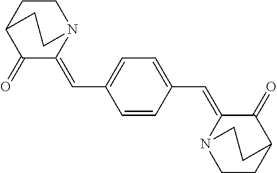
C1CC2C(=O)C(=CC3=CC=C(C=C4N5CCC(C4=O)CC5)C=C3)N1CC2
